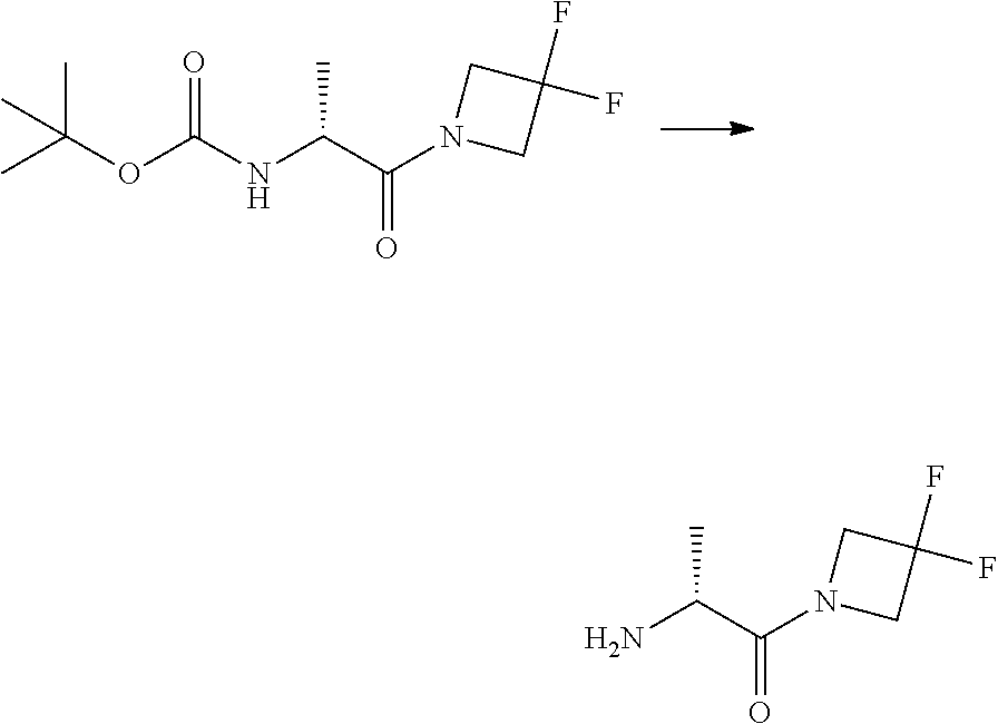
N(C(C(N1CC(F)(F)C1)=O)C)C(=O)OC(C)(C)C.NC(C(N1CC(F)(F)C1)=O)C
